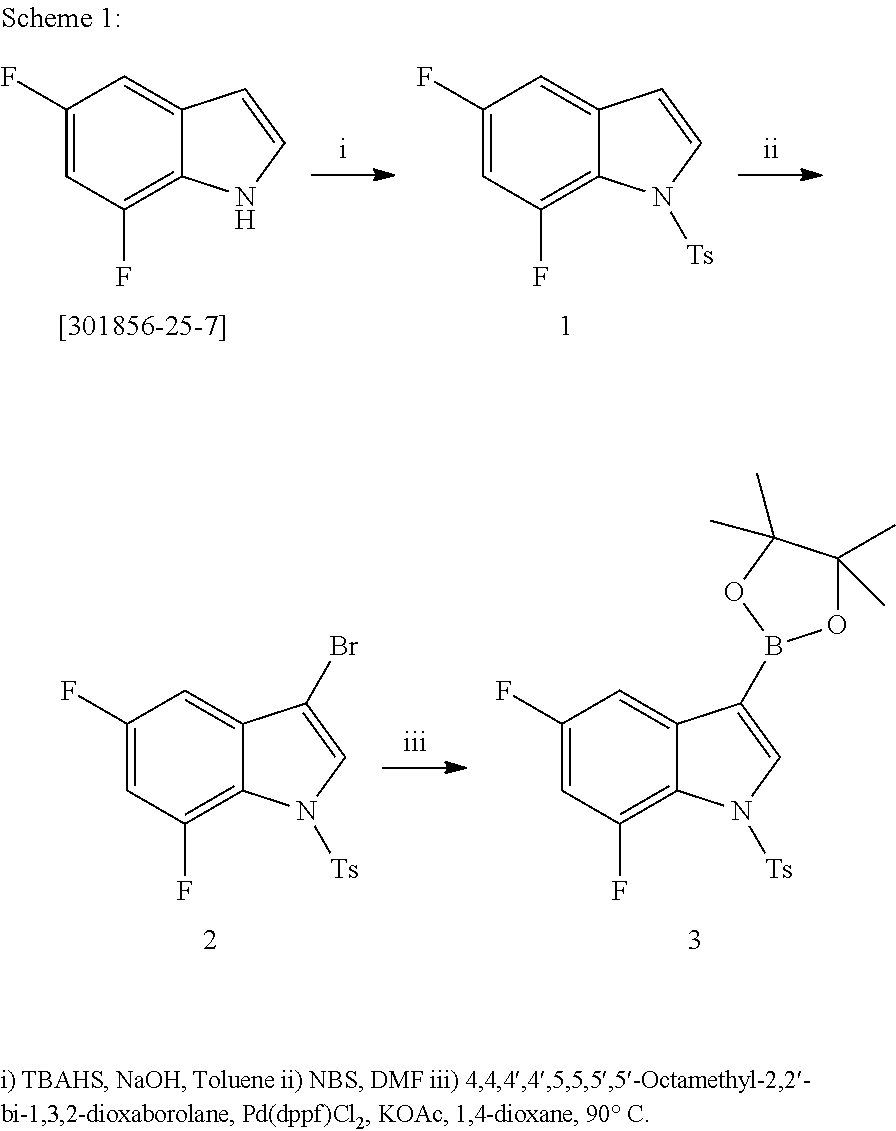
C1(F)=CC(F)=C2C(=C1)C(Br)=CN2[Ts].C1(F)=CC(F)=C2C(=C1)C(B1OC(C)(C)C(C)(C)O1)=CN2[Ts].C1(F)=CC(F)=C2C(=C1)C=CN2.C1(F)=CC(F)=C2C(=C1)C=CN2[Ts]
